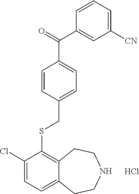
C1(Cl)=CC=C2C(=C1SCC1=CC=C(C(C3=CC([CN])=CC=C3)=O)C=C1)CCNCC2.Cl
